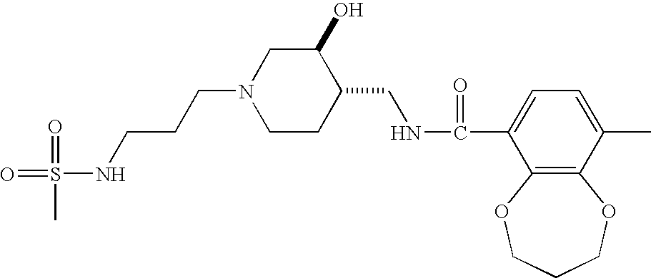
O=S(=O)(C)NCCCN1CCC(CNC(=O)C2=CC=C(C)C3=C2OCCCO3)C(O)C1
